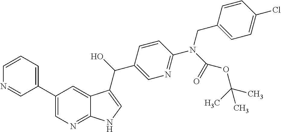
C1(C2=CN=C3C(=C2)C(C(O)C2=CN=C(N(C(OC(C)(C)C)=O)CC4=CC=C(Cl)C=C4)C=C2)=CN3)=CC=CN=C1
